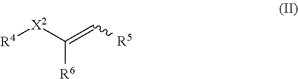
[R4][X2]C(=C[R5])[R6]
